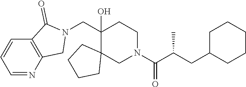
C1(CN2C(=O)C3=C(C2)N=CC=C3)(O)C2(CN(C(C(CC3CCCCC3)C)=O)CC1)CCCC2
